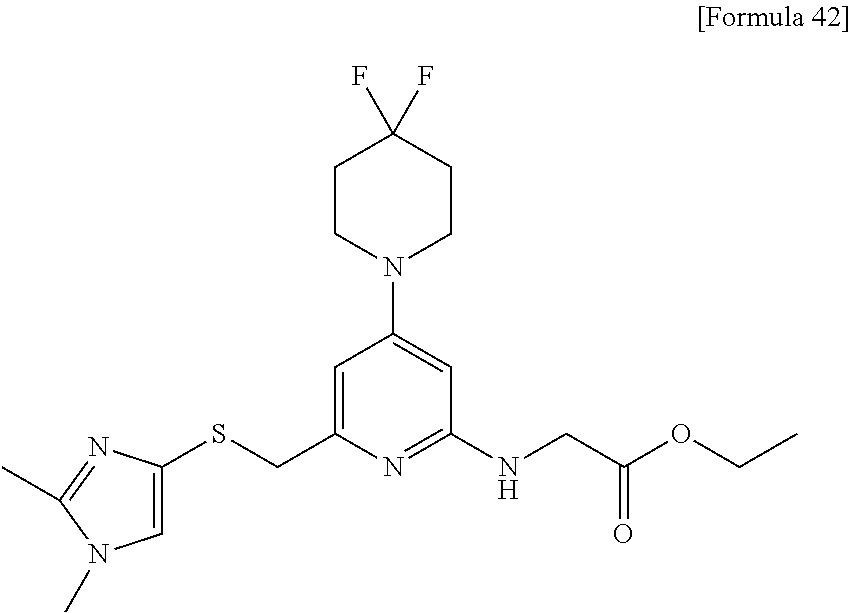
C1CN(C2=CC(NCC(OCC)=O)=NC(CSC3=CN(C)C(C)=N3)=C2)CCC1(F)F
